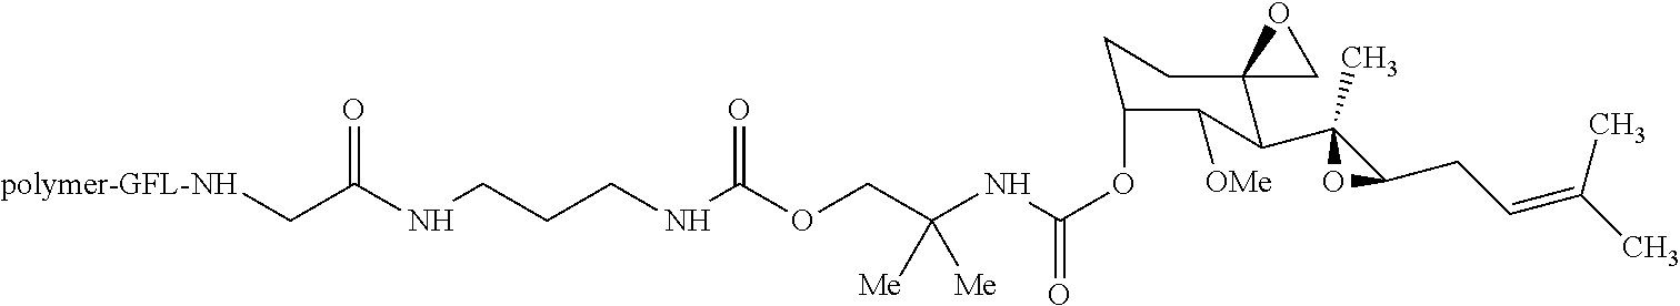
[polymer-GFL-NH]CC(NCCCNC(OCC(NC(OC1CCC2(C(C3(C)C(CC=C(C)C)O3)C1[OMe])CO2)=O)([Me])[Me])=O)=O
